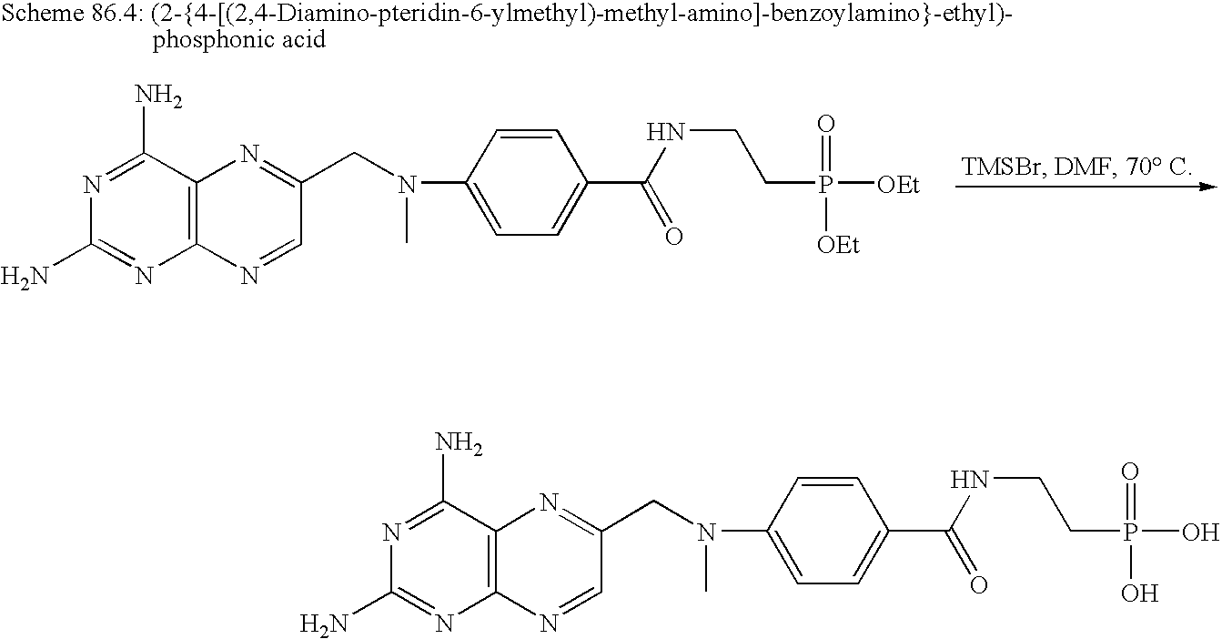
C12=C(C(N)=NC(N)=N1)N=C(CN(C1=CC=C(C(NCCP([OEt])([OEt])=O)=O)C=C1)C)C=N2.C12=C(C(N)=NC(N)=N1)N=C(CN(C1=CC=C(C(NCCP(=O)(O)O)=O)C=C1)C)C=N2
